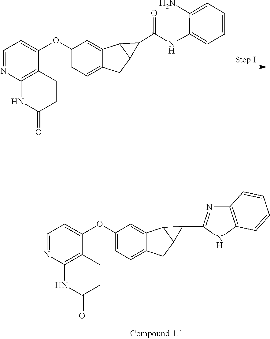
O(C1=CC=C2C(=C1)C1C(C2)C1C(NC1=CC=CC=C1N)=O)C1=CC=NC2=C1CCC(=O)N2.O(C1=CC=C2C(=C1)C1C(C2)C1C1=NC2=C(N1)C=CC=C2)C1=CC=NC2=C1CCC(=O)N2
